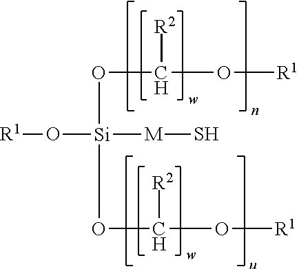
[R1]O[Si]([M]S)(OC(O[R1])[R2])OC(O[R1])[R2]
